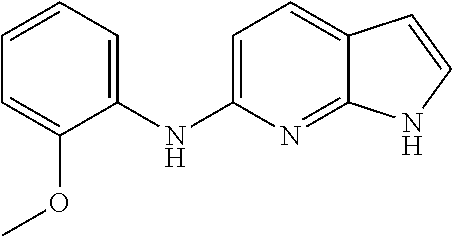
C1=C(NC2=CC=CC=C2OC)N=C2C(=C1)C=CN2
